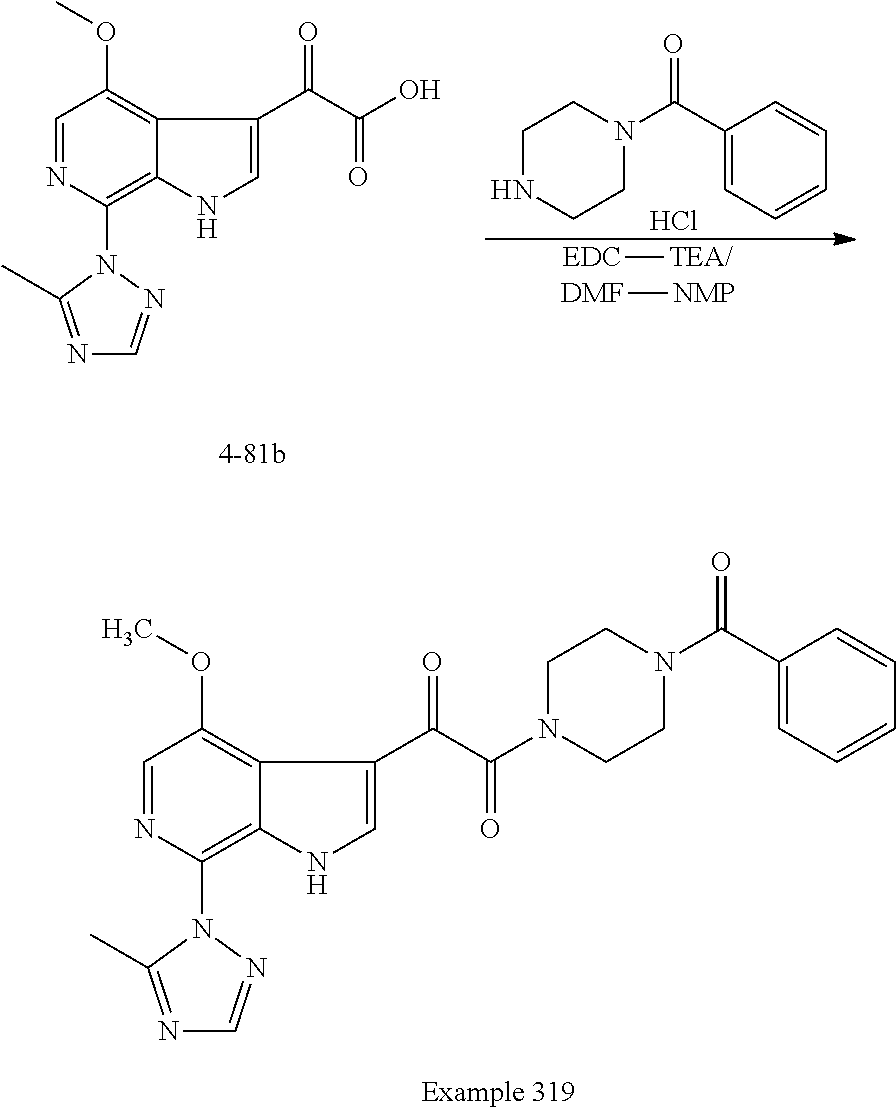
C1=NC(N2C(C)=NC=N2)=C2C(=C1OC)C(C(C(O)=O)=O)=CN2.C1NCCN(C(C2=CC=CC=C2)=O)C1.Cl.[EDC][TEA/].[DMF][NMP].C1=NC(N2C(C)=NC=N2)=C2C(=C1OC)C(C(C(N1CCN(C(C3=CC=CC=C3)=O)CC1)=O)=O)=CN2
